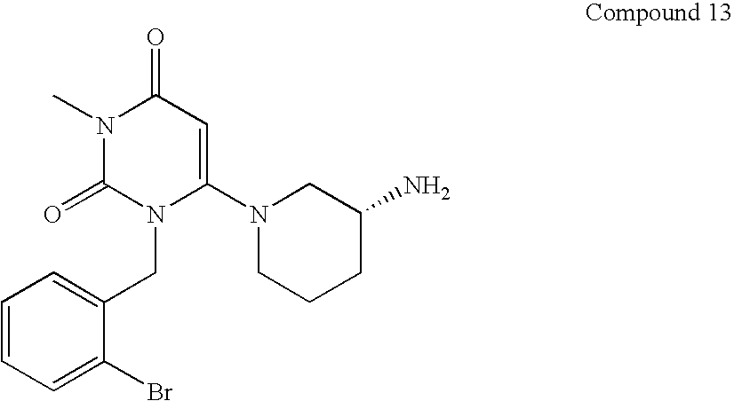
C1=C(CN2C(N3CCCC(N)C3)=CC(=O)N(C)C2=O)C(Br)=CC=C1
